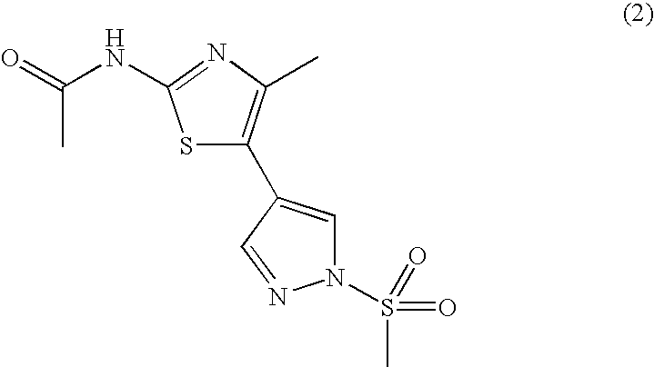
S1C(C2=CN(S(=O)(C)=O)N=C2)=C(C)N=C1NC(=O)C
